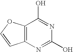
C12=C(N=C(O)N=C1O)C=CO2
